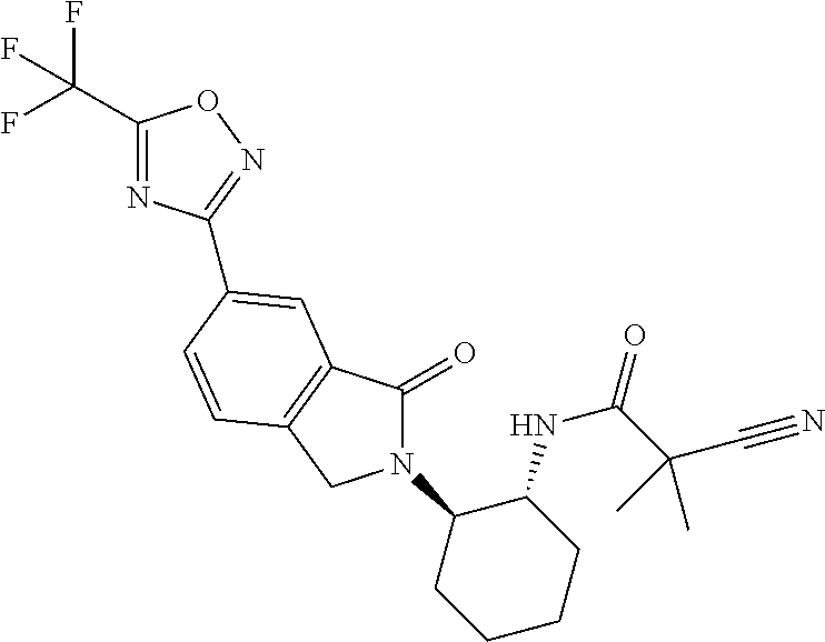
C1(C(F)(F)F)=NC(C2=CC3=C(CN(C4CCCCC4NC(C(C#N)(C)C)=O)C3=O)C=C2)=NO1
